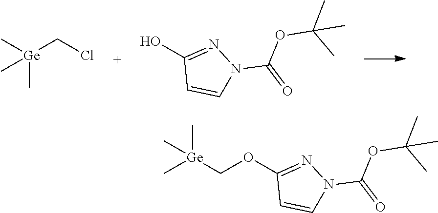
[Ge](CCl)(C)(C)C.OC1=NN(C(OC(C)(C)C)=O)C=C1.C1(OC[Ge](C)(C)C)=NN(C(OC(C)(C)C)=O)C=C1
